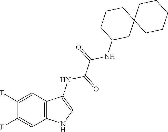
C12=C(C=C(F)C(F)=C1)NC=C2NC(=O)C(=O)NC1CC2(CCC1)CCCCC2
